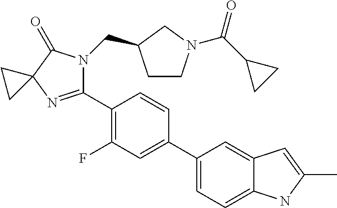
C1(C2=C(F)C=C(C3=CC=C4C(=C3)C=C(C)N4)C=C2)=NC2(C(=O)N1CC1CCN(C(C3CC3)=O)C1)CC2
